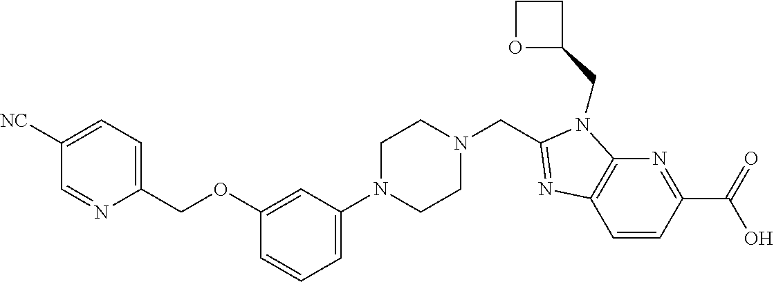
C12=C(N=C(C(=O)O)C=C1)N(CC1CCO1)C(CN1CCN(C3=CC=CC(OCC4=CC=C([NC])C=N4)=C3)CC1)=N2
